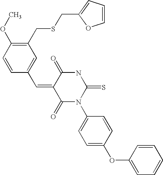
COC1=C(CSCC2=CC=CO2)C=C(C=C2C(=O)N(C3=CC=C(OC4=CC=CC=C4)C=C3)C(=S)NC2=O)C=C1
